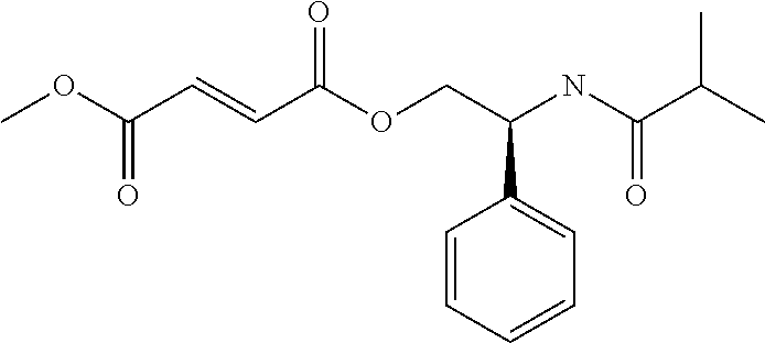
COC(C=CC(OCC(NC(C(C)C)=O)C1=CC=CC=C1)=O)=O
